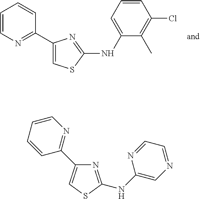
C1=CN=C(C2=CSC(NC3=CC=CC(Cl)=C3C)=N2)C=C1.N1=C(NC2=CN=CC=N2)SC=C1C1=NC=CC=C1
